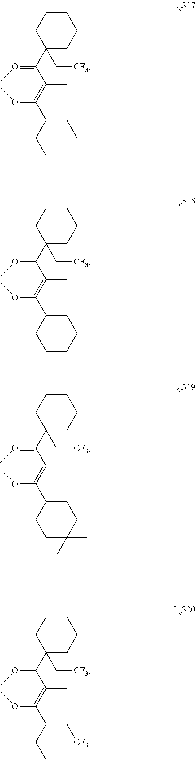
C1(C(=OC)C(=C(OC)C(CC)CC)C)(C[CF3])CCCCC1.C1(C(=OC)C(=C(OC)C2CCCCC2)C)(C[CF3])CCCCC1.C1(C(=OC)C(=C(OC)C2CCC(C)(C)CC2)C)(C[CF3])CCCCC1.C1(C(=OC)C(=C(OC)C(C[CF3])CC)C)(C[CF3])CCCCC1
